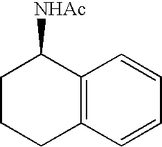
C12=C(C=CC=C1)CCCC2[NHAc]
